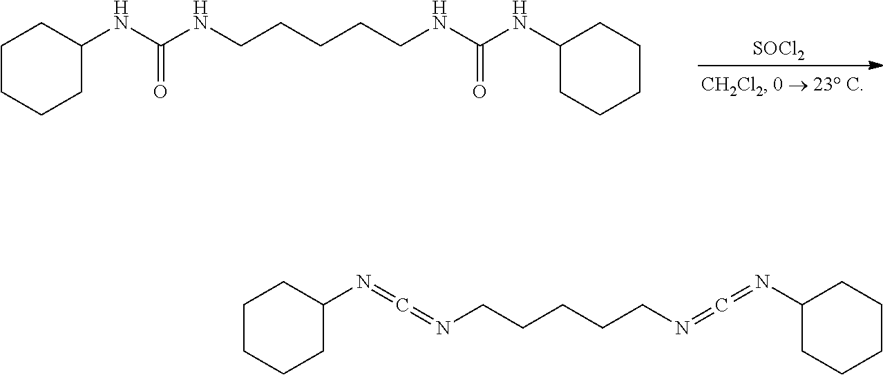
C1CCCC(NC(NCCCCCNC(NC2CCCCC2)=O)=O)C1.[SOCl2].C1CCCC(N=C=NCCCCCN=C=NC2CCCCC2)C1
